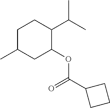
C1C(C)CC(OC(C2CCC2)=O)C(C(C)C)C1
